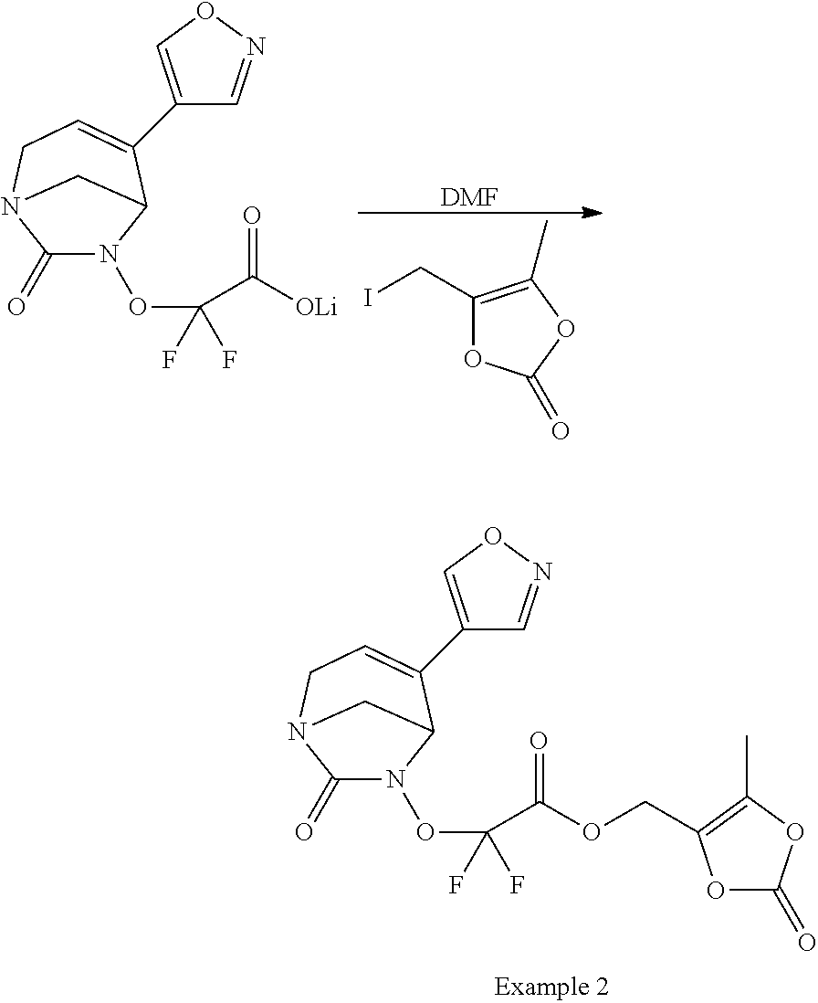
C1(=O)N(OC(C([OLi])=O)(F)F)C2C(C3=CON=C3)=CCN1C2.[DMF].C1(CI)=C(C)OC(=O)O1.C1(=O)N(OC(C(=O)OCC2=C(C)OC(=O)O2)(F)F)C2C(C3=CON=C3)=CCN1C2
